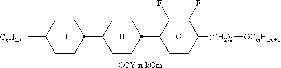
[CCY-n-kOm].O.[H].[H].[CnH2n+1]C1CCC(C2CCC(C3C(F)C(F)C([(CH2)k][OCmH2m+1])CC3)CC2)CC1
